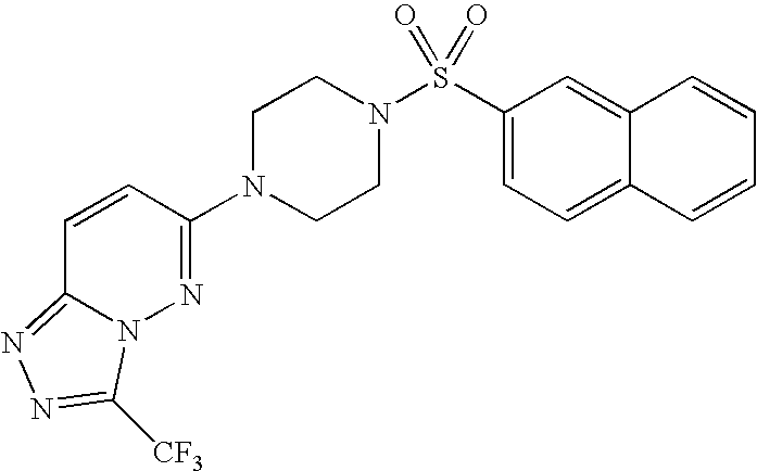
C1N(C2=NN3C(=NN=C3[CF3])C=C2)CCN(S(C2=CC=C3C(=C2)C=CC=C3)(=O)=O)C1
